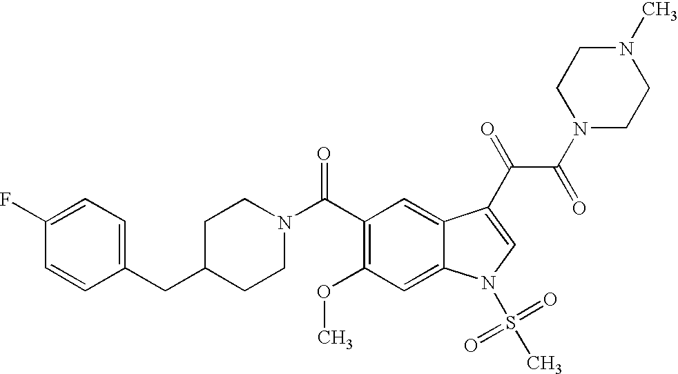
C1(F)=CC=C(CC2CCN(C(C3=C(OC)C=C4C(=C3)C(C(C(N3CCN(C)CC3)=O)=O)=CN4S(=O)(=O)C)=O)CC2)C=C1
